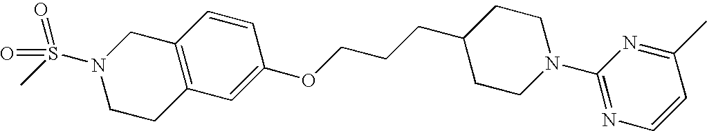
C12=C(C=C(OCCCC3CCN(C4=NC=CC(C)=N4)CC3)C=C1)CCN(S(C)(=O)=O)C2
